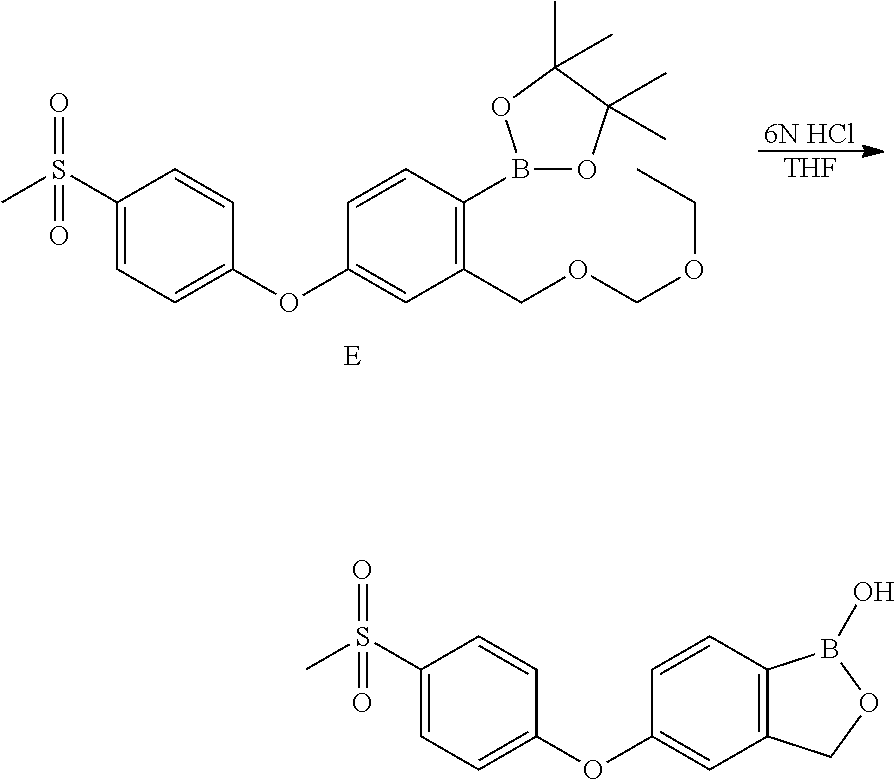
C1(S(C)(=O)=O)=CC=C(OC2=CC(COCOCC)=C(B3OC(C)(C)C(C)(C)O3)C=C2)C=C1.[E].[6N HCl].[THF].C1(S(C)(=O)=O)=CC=C(OC2=CC3=C(C=C2)B(O)OC3)C=C1
